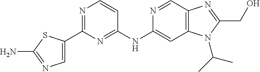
N1=C(C2=CN=C(N)S2)N=C(NC2=CC3=C(C=N2)N=C(CO)N3C(C)C)C=C1
